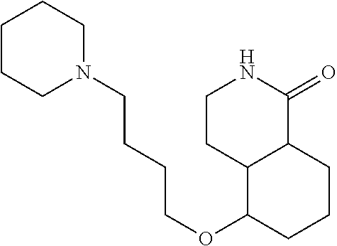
C1CCN(CCCCOC2CCCC3C2CCNC3=O)CC1
